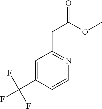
C1=C(C(F)(F)F)C=CN=C1CC(=O)OC
